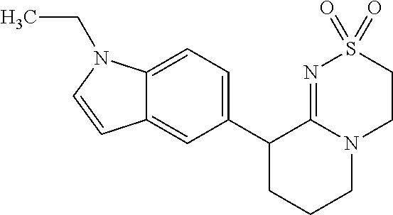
C1(C2CCCN3C2=NS(=O)(=O)CC3)=CC=C2C(=C1)C=CN2CC
